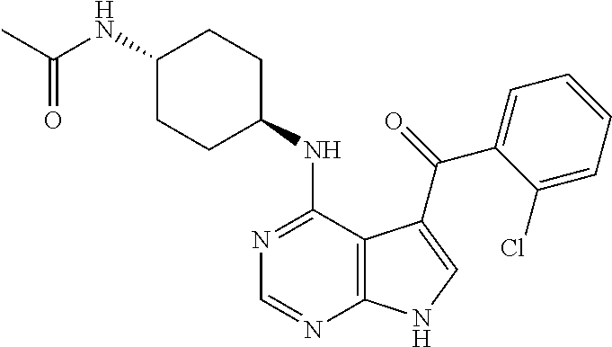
C1(NC(=O)C)CCC(NC2=NC=NC3=C2C(C(=O)C2=CC=CC=C2Cl)=CN3)CC1
